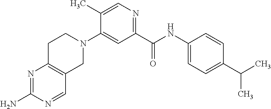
C1(C)=CN=C(C(NC2=CC=C(C(C)C)C=C2)=O)C=C1N1CCC2=C(C1)C=NC(N)=N2
